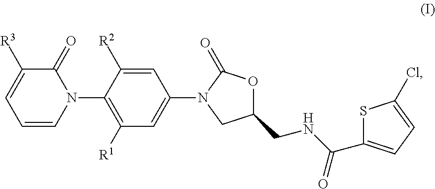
N1(C2=C([R1])C=C(N3CC(CNC(C4=CC=C(Cl)S4)=O)OC3=O)C=C2[R2])C(=O)C([R3])=CC=C1
